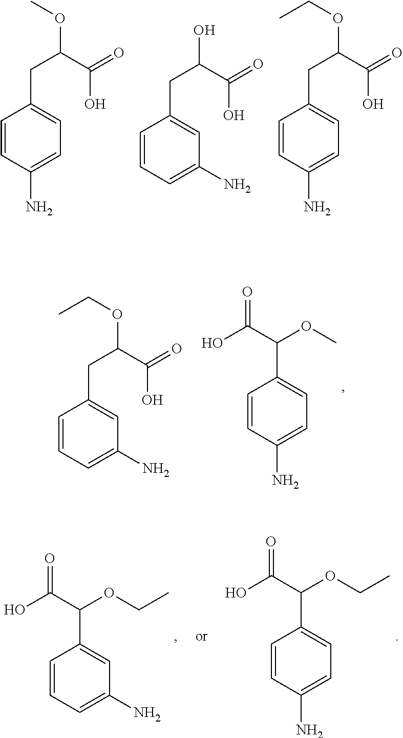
C1=CC(N)=CC=C1CC(OC)C(=O)O.C1=CC=C(N)C=C1CC(O)C(=O)O.C1=CC(N)=CC=C1CC(OCC)C(=O)O.C1=CC=C(N)C=C1CC(OCC)C(=O)O.C1=CC(N)=CC=C1C(OC)C(O)=O.C1=CC(N)=CC=C1C(OCC)C(O)=O.C1=CC=C(N)C=C1C(OCC)C(O)=O
